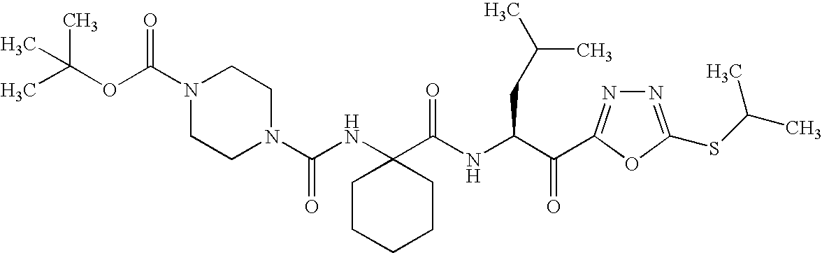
N1(C(OC(C)(C)C)=O)CCN(C(NC2(C(NC(C(=O)C3=NN=C(SC(C)C)O3)CC(C)C)=O)CCCCC2)=O)CC1
